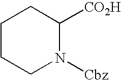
C1CCN([Cbz])C([CO2H])C1
